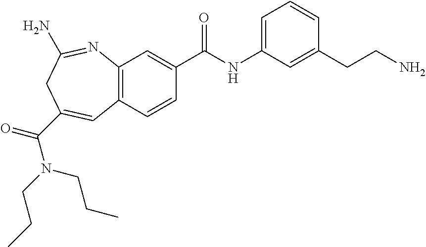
C12=C(C=CC(C(NC3=CC=CC(CCN)=C3)=O)=C1)C=C(C(N(CCC)CCC)=O)CC(N)=N2
